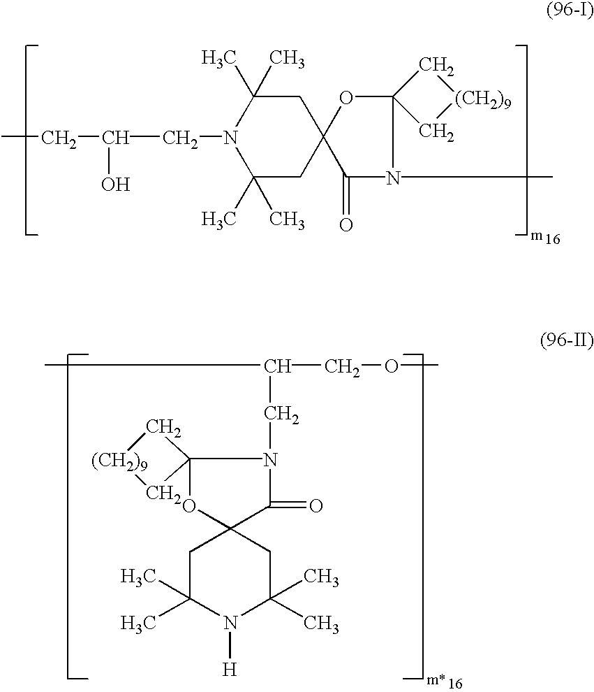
CCC(O)CN1C(C)(C)CC2(CC1(C)C)C(=O)N(C)C1(O2)C[(CH2)9]C1.C(CN1C(=O)C2(OC13C[(CH2)9]C3)CC(C)(C)N([H])C(C)(C)C2)(C)COC
